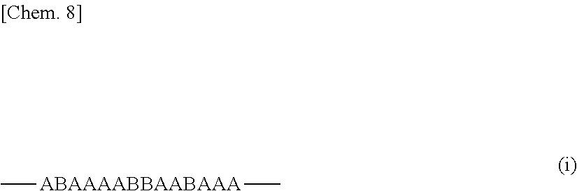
C[ABAAAABBAABAAA]C
